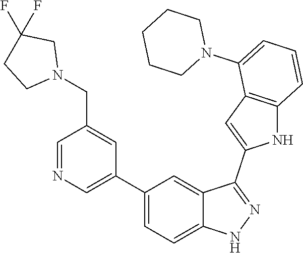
C1(C2=CN=CC(CN3CC(F)(F)CC3)=C2)=CC=C2C(=C1)C(C1=CC3=C(N1)C=CC=C3N1CCCCC1)=NN2
